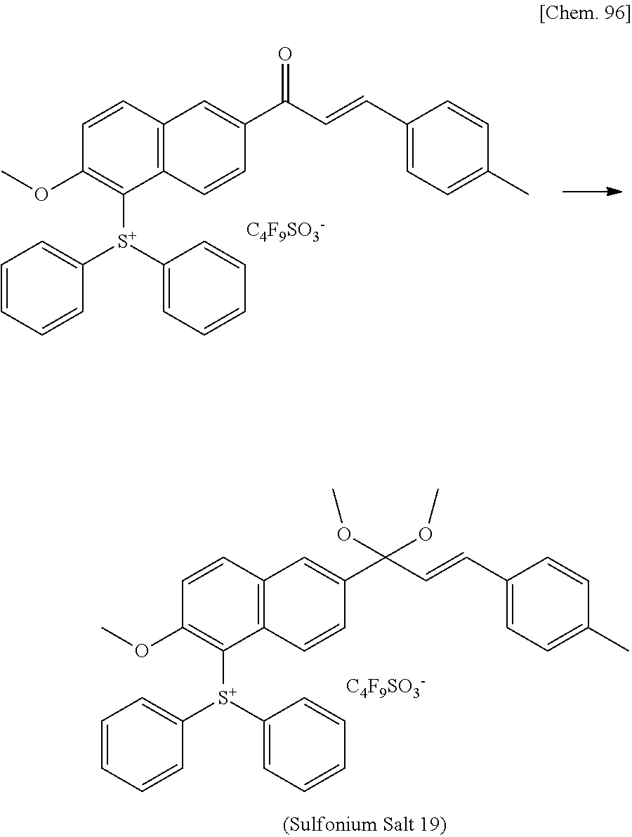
C1(OC)=C([S+](C2=CC=CC=C2)C2=CC=CC=C2)C2=C(C=C1)C=C(C(C=CC1=CC=C(C)C=C1)(OC)OC)C=C2.[C4F9SO3-].C1(OC)=C([S+](C2=CC=CC=C2)C2=CC=CC=C2)C2=C(C=C1)C=C(C(C=CC1=CC=C(C)C=C1)=O)C=C2.[C4F9SO3-]
